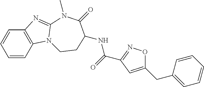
C1=CC2=C(C=C1)N=C1N2CCC(NC(=O)C2=NOC(CC3=CC=CC=C3)=C2)C(=O)N1C
